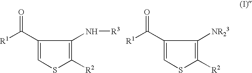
O=C([R1])C1=CSC([R2])=C1N[R3].O=C([R1])C1=CSC([R2])=C1[NR23]
